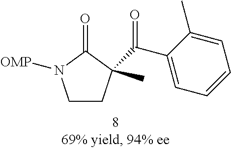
C1CC(C(C2=CC=CC=C2C)=O)(C)C(=O)N1[OMP]
